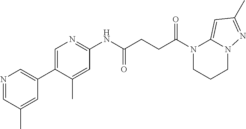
N1(C(CCC(NC2=NC=C(C3=CN=CC(C)=C3)C(C)=C2)=O)=O)CCCN2C1=CC(C)=N2
